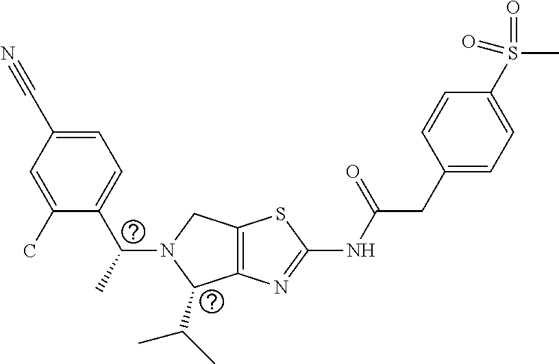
C12=C(N=C(NC(CC3=CC=C(S(C)(=O)=O)C=C3)=O)S1)C(C(C)C)N(C(C)C1=CC=C(C#N)C=C1C)C2
